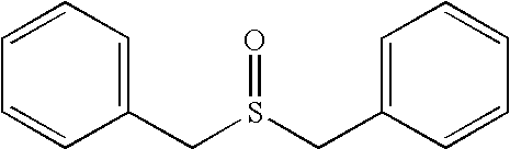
C1(CS(CC2=CC=CC=C2)=O)=CC=CC=C1
